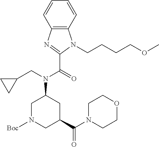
C1=CC=CC2=C1N(CCCCOC)C(C(=O)N(CC1CC1)C1CN([Boc])CC(C(N3CCOCC3)=O)C1)=N2
